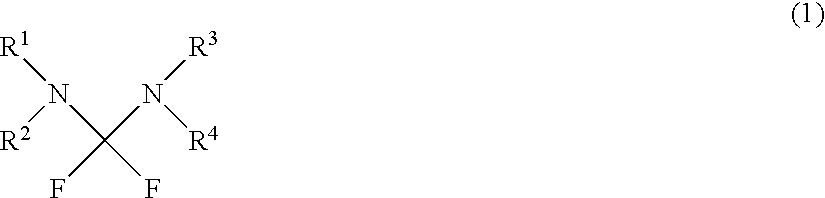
[R1]N(C(N([R3])[R4])(F)F)[R2]
